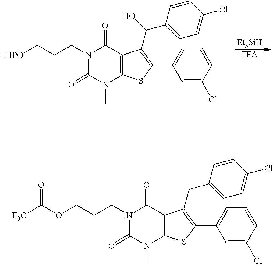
[TFA].[Et3SiH].C1=CC(Cl)=CC(C2=C(C(O)C3=CC=C(Cl)C=C3)C3=C(S2)N(C)C(=O)N(CCC[THPO])C3=O)=C1.C1=CC(Cl)=CC(C2=C(CC3=CC=C(Cl)C=C3)C3=C(S2)N(C)C(=O)N(CCCOC([F3C])=O)C3=O)=C1
